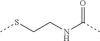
CSCCNC(C)=O
